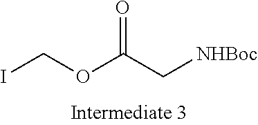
O=C(C[NHBoc])OCI
